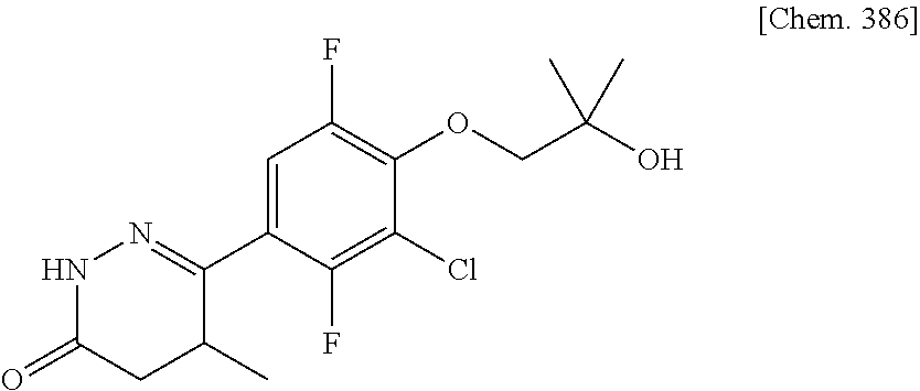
N1C(=O)CC(C)C(C2=CC(F)=C(OCC(O)(C)C)C(Cl)=C2F)=N1
